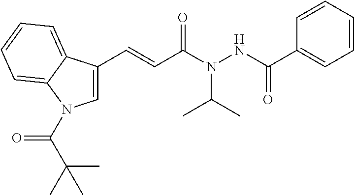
C1=CC=CC=C1C(NN(C(C=CC1=CN(C(C(C)(C)C)=O)C2=CC=CC=C12)=O)C(C)C)=O
